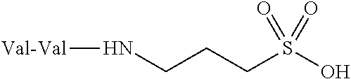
N(CCCS(O)(=O)=O)[Val-Val]
